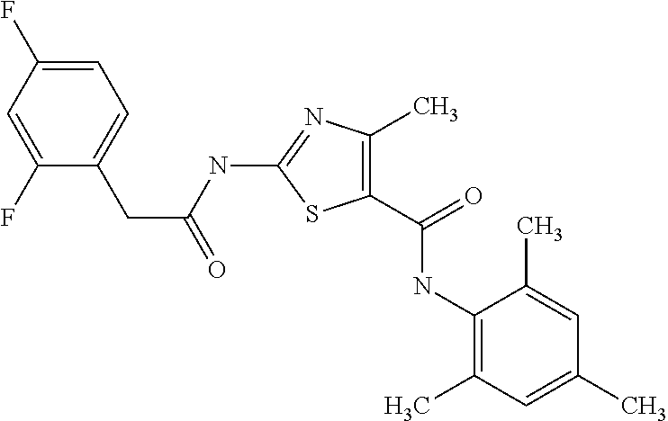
C1=C(F)C=C(F)C(CC(NC2=NC(C)=C(C(=O)NC3=C(C)C=C(C)C=C3C)S2)=O)=C1
